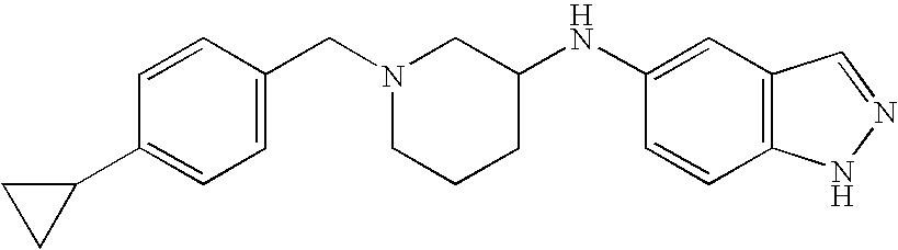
C1=CC(CN2CCCC(NC3=CC4=C(C=C3)NN=C4)C2)=CC=C1C1CC1
